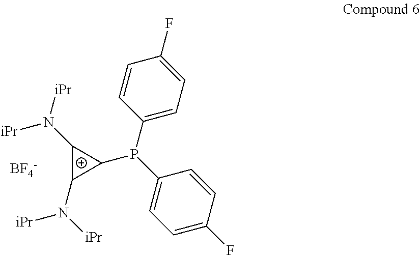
C1(N([iPr])[iPr])C(N([iPr])[iPr])C1P(C1=CC=C(F)C=C1)C1=CC=C(F)C=C1.[BF4-]
